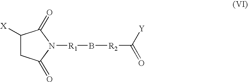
C1([X])CC(=O)N([R1]B[R2]C(=O)[Y])C1=O
